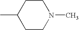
C1CC(C)CCN1C
